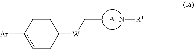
c1c([Ar])CCC([W]CC)C1.[A].N[R1]
